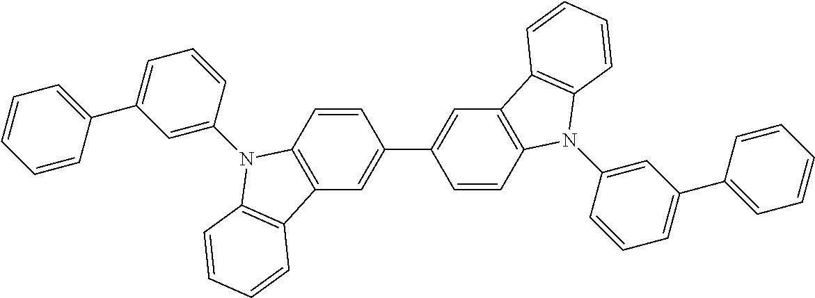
C12=C(C=CC(C3=CC4=C(C=C3)N(C3=CC(C5=CC=CC=C5)=CC=C3)C3=C4C=CC=C3)=C1)N(C1=CC(C3=CC=CC=C3)=CC=C1)C1=C2C=CC=C1
